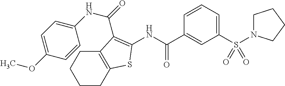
C1CC2=C(CC1)C(C(=O)NC1=CC=C(OC)C=C1)=C(NC(C1=CC(S(=O)(=O)N3CCCC3)=CC=C1)=O)S2
